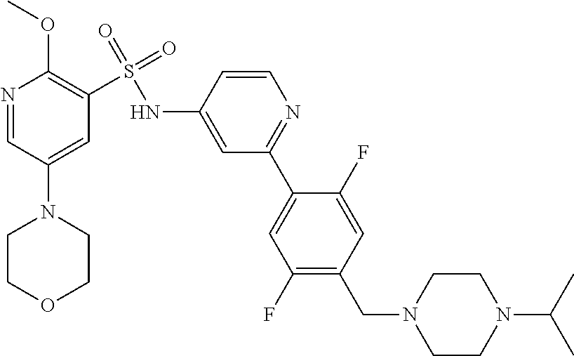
N1=CC(N2CCOCC2)=CC(S(=O)(=O)NC2=CC(C3=CC(F)=C(CN4CCN(C(C)C)CC4)C=C3F)=NC=C2)=C1OC
